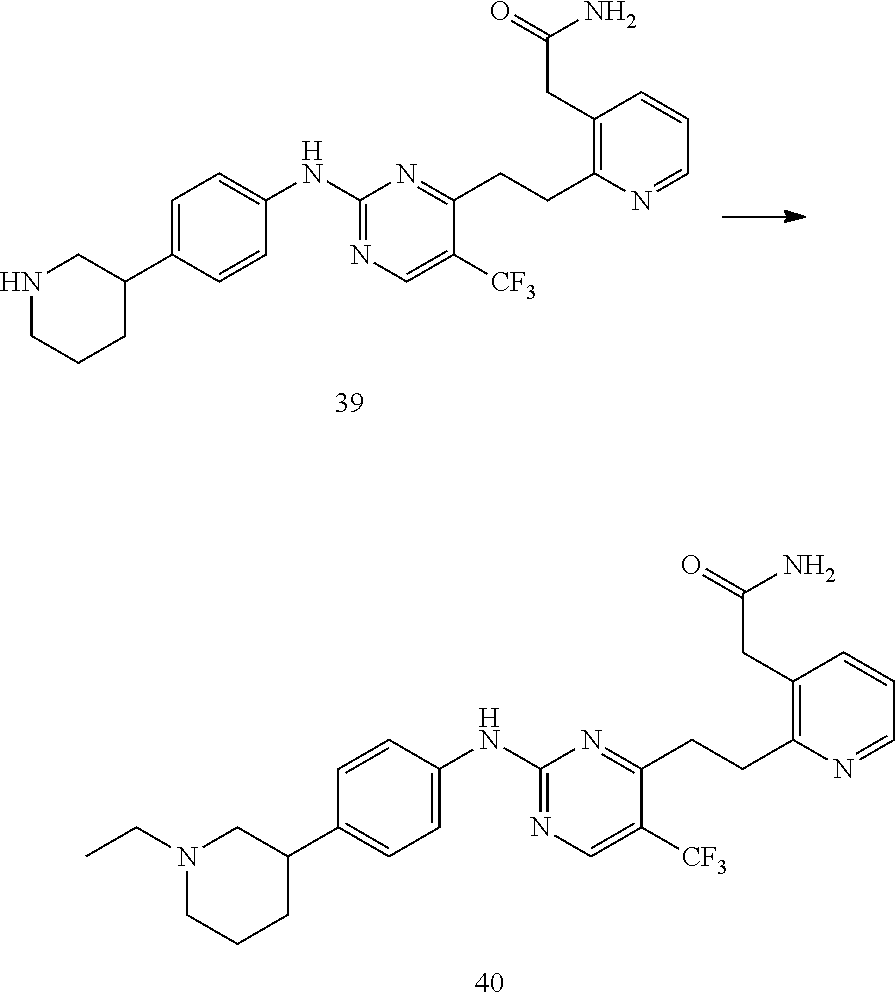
N1CCCC(C2=CC=C(NC3=NC=C([CF3])C(CCC4=C(CC(=O)N)C=CC=N4)=N3)C=C2)C1.C1CC(C2=CC=C(NC3=NC=C([CF3])C(CCC4=C(CC(=O)N)C=CC=N4)=N3)C=C2)CN(CC)C1
